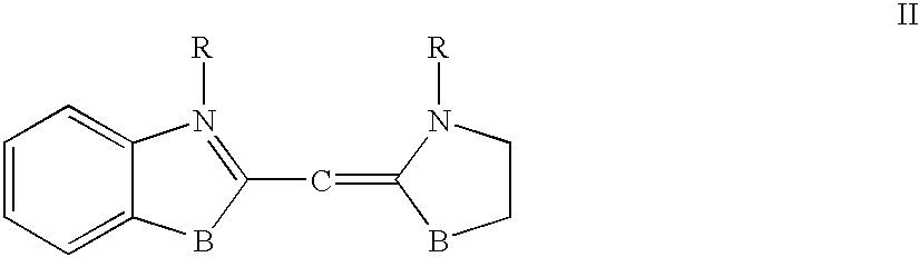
C1=CC=C2C(=C1)N([R])=C(C=C1BCCN1[R])B2
